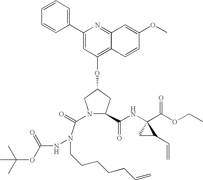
N1(C(N(NC(=O)OC(C)(C)C)CCCCCC=C)=O)CC(OC2=C3C(=NC(C4=CC=CC=C4)=C2)C=C(OC)C=C3)CC1C(NC1(C(=O)OCC)CC1C=C)=O
